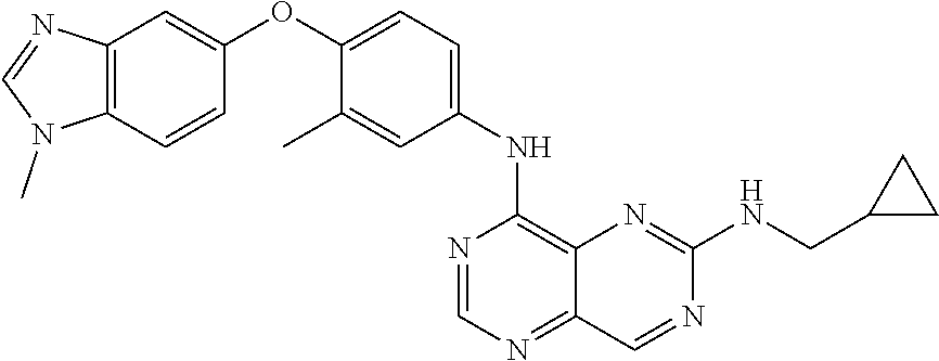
C12=C(C=CC(OC3=CC=C(NC4=C5C(=NC=N4)C=NC(NCC4CC4)=N5)C=C3C)=C1)N(C)C=N2
